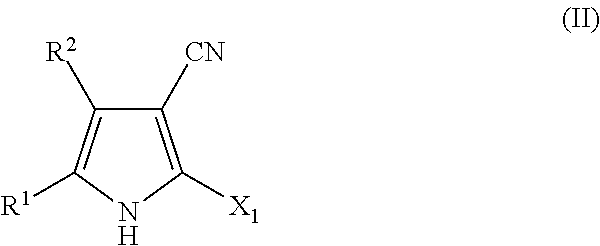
C1([CN])=C([X1])NC([R1])=C1[R2]
